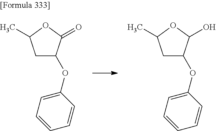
C1C(OC2=CC=CC=C2)C(=O)OC1C.C1C(OC2=CC=CC=C2)C(O)OC1C
